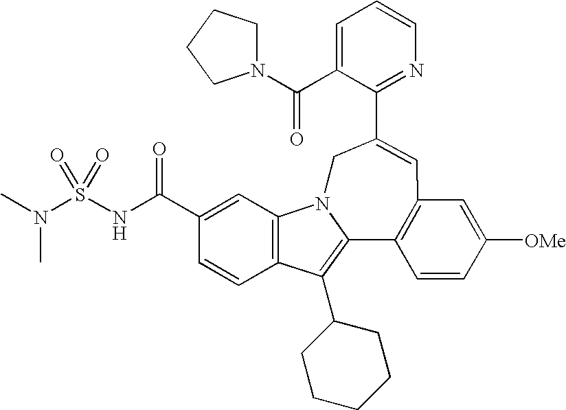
C1=C(C(N2CCCC2)=O)C(C2=CC3=C(C4=C(C5CCCCC5)C5=C(C=C(C(NS(N(C)C)(=O)=O)=O)C=C5)N4C2)C=CC([OMe])=C3)=NC=C1
